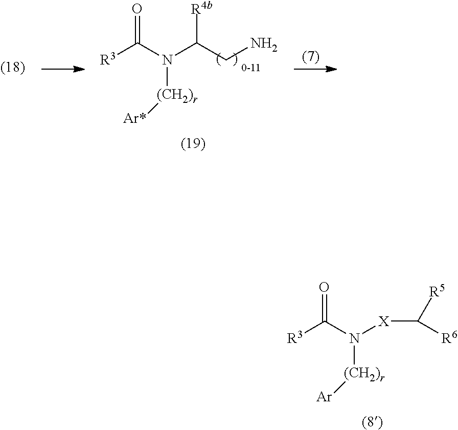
O=C(N(C(CN)[R4b])[(CH2)r][Ar*])[R3].O=C(N([X]C([R5])[R6])[(CH2)r][Ar])[R3]
